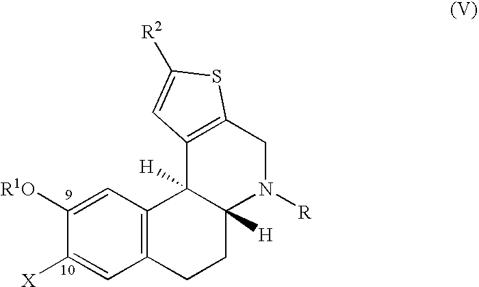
C12=C(CN([R])C3([H])C1([H])C1=C(CC3)C=C([X])C([R1O])=C1)SC([R2])=C2
